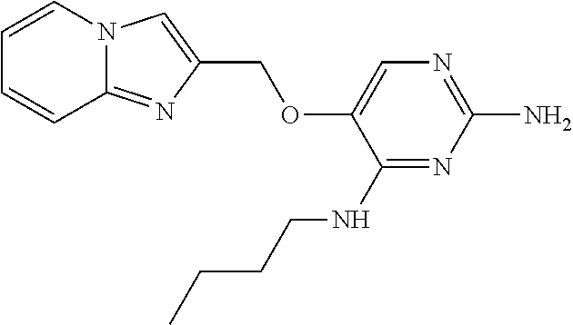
C1=CN2C(=NC(COC3=CN=C(N)N=C3NCCCC)=C2)C=C1
